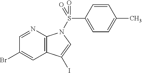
C1(Br)=CC2=C(N=C1)N(S(=O)(C1=CC=C(C)C=C1)=O)C=C2I
